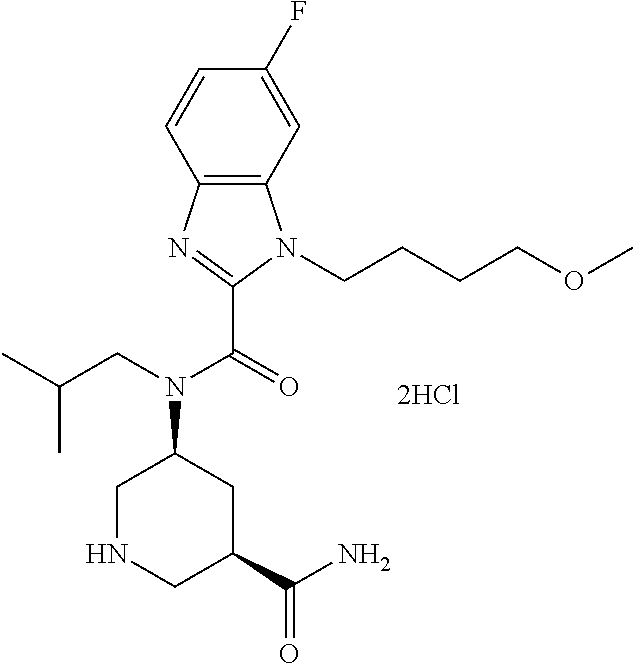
C12=C(C=C(F)C=C1)N(CCCCOC)C(C(N(C1CNCC(C(N)=O)C1)CC(C)C)=O)=N2
